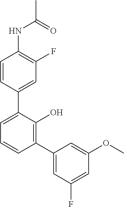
C1(NC(C)=O)=C(F)C=C(C2=CC=CC(C3=CC(F)=CC(OC)=C3)=C2O)C=C1
